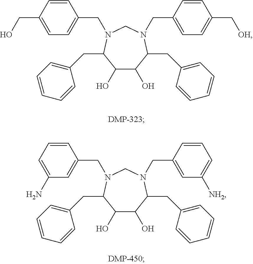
C1(O)C(O)C(CC2=CC=CC=C2)N(CC2=CC=C(C[OH])C=C2)CN(CC2=CC=C(CO)C=C2)C1CC1=CC=CC=C1.C1(O)C(O)C(CC2=CC=CC=C2)N(CC2=CC([NH2])=CC=C2)CN(CC2=CC(N)=CC=C2)C1CC1=CC=CC=C1
